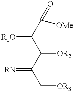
C(C(C(C(C[OR3])=[RN])[OR2])[R1O])([OMe])=O
